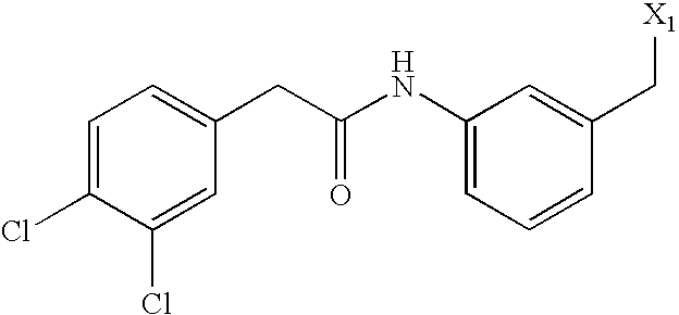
C1=C(Cl)C(Cl)=CC(CC(NC2=CC=CC(C[X1])=C2)=O)=C1
